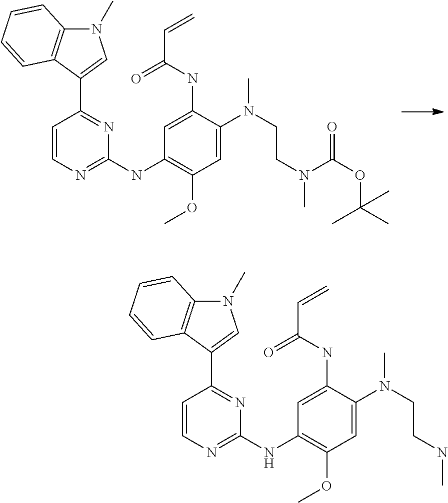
N1(C)C2=C(C(C3=NC(NC4=C(OC)C=C(N(CCN(C(OC(C)(C)C)=O)C)C)C(NC(=O)C=C)=C4)=NC=C3)=C1)C=CC=C2.N1(C)C2=C(C(C3=NC(NC4=C(OC)C=C(N(CCNC)C)C(NC(=O)C=C)=C4)=NC=C3)=C1)C=CC=C2
